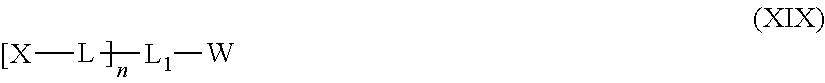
[[X][L][L1][W]
